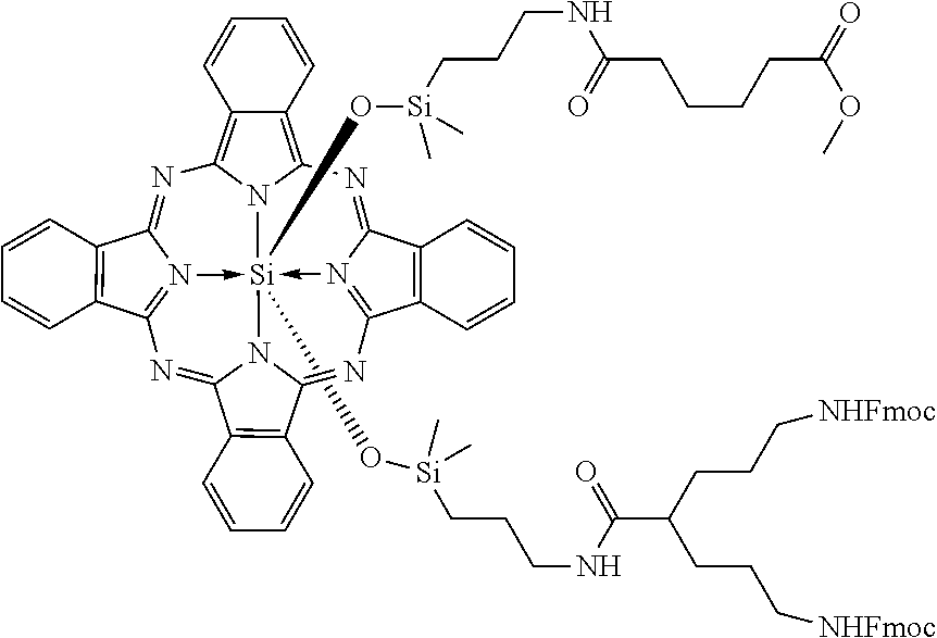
N1=C2N3->[Si]45(O[Si](CCCNC(CCCCC(=O)OC)=O)(C)C)(O[Si](C)(C)CCCNC(C(CCC[NHFmoc])CCC[NHFmoc])=O)-N6=C(N=C7N4C(=NC=3C3=C2C=CC=C3)C2=C7C=CC=C2)C2=C(C6=NC3=C4C(=C1N35)C=CC=C4)C=CC=C2
